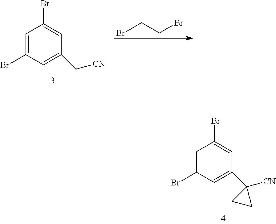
BrCCBr.C1=C(Br)C=C(C[CN])C=C1Br.C1=C(Br)C=C(C2([CN])CC2)C=C1Br
